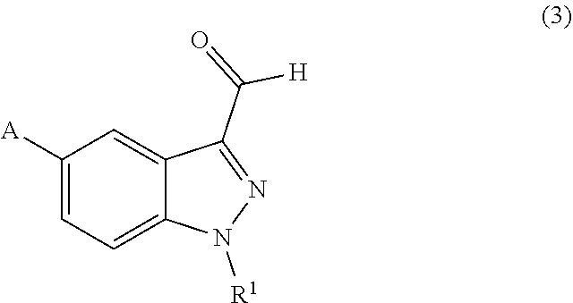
N1([R1])N=C(C(=O)[H])C2=CC([A])=CC=C12
